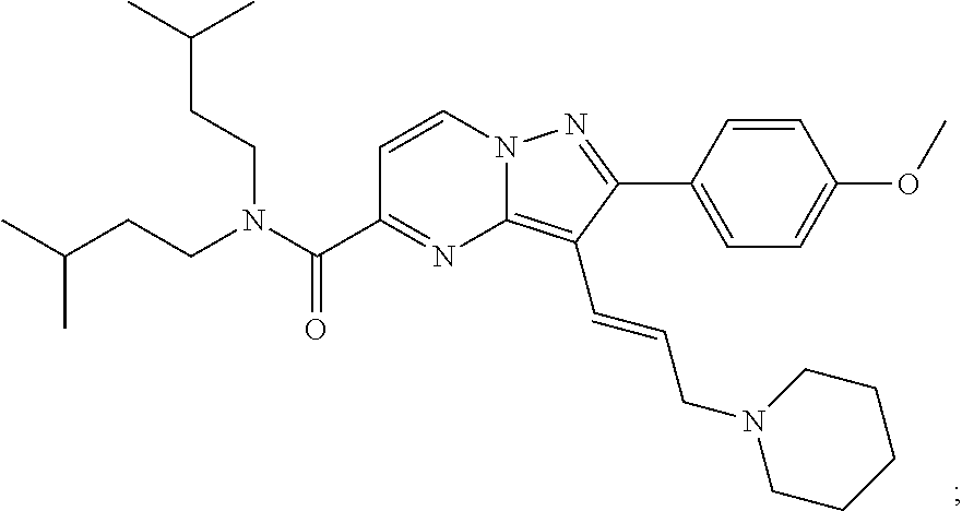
N12C(=C(C=CCN3CCCCC3)C(C3=CC=C(OC)C=C3)=N1)N=C(C(N(CCC(C)C)CCC(C)C)=O)C=C2
